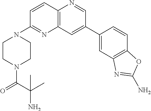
C1=CC2=C(N=C1N1CCN(C(C(C)(N)C)=O)CC1)C=C(C1=CC3=C(C=C1)OC(N)=N3)C=N2
